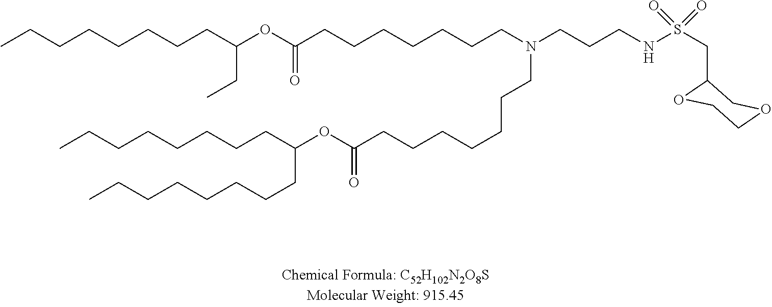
CCCCCCCCC(OC(CCCCCCCN(CCCNS(CC1OCCOC1)(=O)=O)CCCCCCCC(OC(CCCCCCCC)CCCCCCCC)=O)=O)CC
